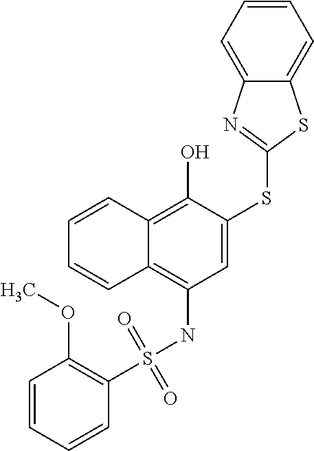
C1=CC2=C(O)C(SC3=NC4=CC=CC=C4S3)=CC(NS(=O)(=O)C3=C(OC)C=CC=C3)=C2C=C1
